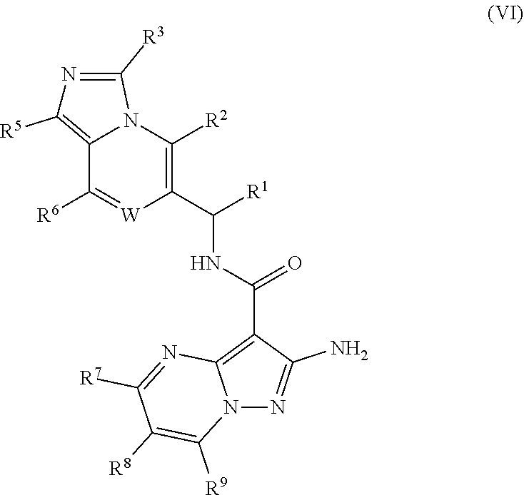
C1([R6])=[W]C(C(NC(C2=C3N(N=C2N)C([R9])=C([R8])C([R7])=N3)=O)[R1])=C([R2])N2C([R3])=NC([R5])=C12
